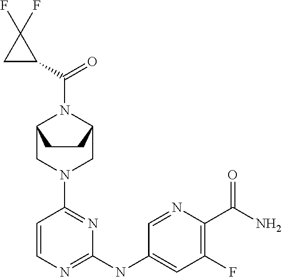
C1=CN=C(NC2=CC(F)=C(C(N)=O)N=C2)N=C1N1CC2N(C(=O)C3C(F)(F)C3)C(C1)CC2
